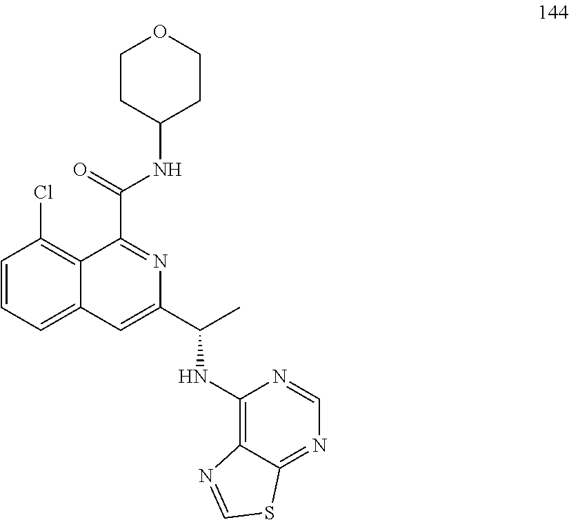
C1=CC=C2C(=C1Cl)C(C(NC1CCOCC1)=O)=NC(C(C)NC1=C3C(=NC=N1)SC=N3)=C2
